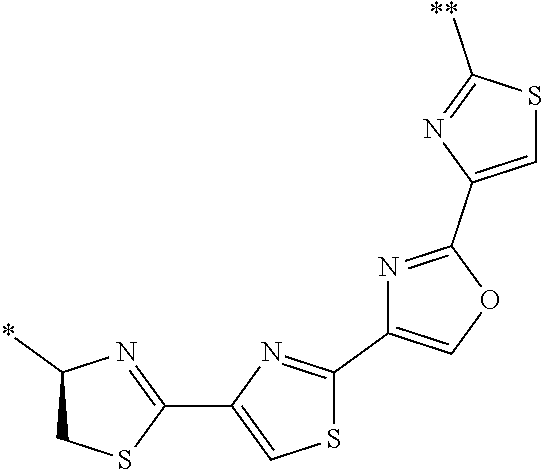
C1(C2=NC(*)CS2)=CSC(C2=COC(C3=CSC([**])=N3)=N2)=N1
